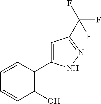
C1=CC(O)=C(C2=CC(C(F)(F)F)=NN2)C=C1
